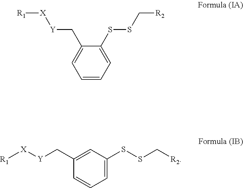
C1=CC=C(SSC[R2])C(C[Y][X][R1])=C1.C1=CC=C(SSC[R2])C=C1C[Y][X][R1]
